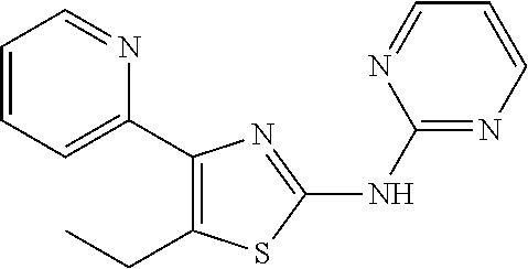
C1=CC=C(C2=C(CC)SC(NC3=NC=CC=N3)=N2)N=C1
